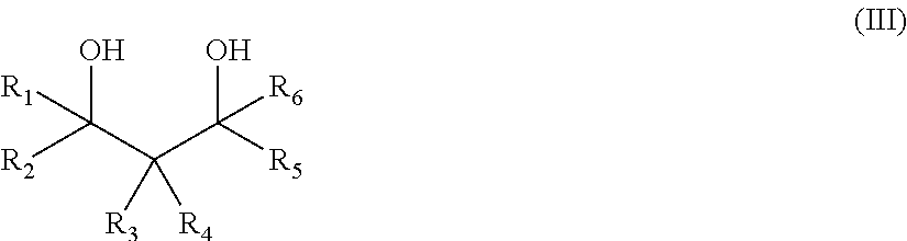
OC(C(C([R5])(O)[R6])([R3])[R4])([R2])[R1]
